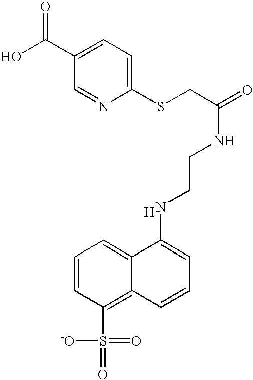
C1=CC(S(=O)(=O)[-O])=C2C(=C1)C(NCCNC(CSC1=CC=C(C(=O)O)C=N1)=O)=CC=C2.[H]
